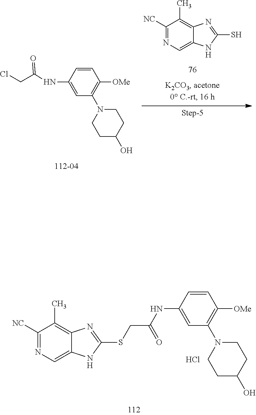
C1([NC])=NC=C2C(=C1C)N=C(SCC(NC1=CC(N3CCC(O)CC3)=C([OMe])C=C1)=O)N2.Cl.C1([NC])=NC=C2C(=C1C)N=C(S)N2.C1=CC(NC(CCl)=O)=CC(N2CCC(O)CC2)=C1[OMe]
